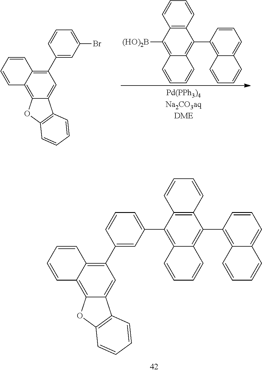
C12=C(C=CC=C1)C(C1=C3C(=CC=C1)C=CC=C3)=C1C(=C2C2=CC=CC(C3=C4C(=C5C(=C3)C3=C(O5)C=CC=C3)C=CC=C4)=C2)C=CC=C1.C12=C(C=CC=C1)C(C1=C3C(=CC=C1)C=CC=C3)=C1C(=C2[(HO)2B])C=CC=C1.C1(C2=C3C(=C4C(=C2)C2=C(O4)C=CC=C2)C=CC=C3)=CC(Br)=CC=C1
